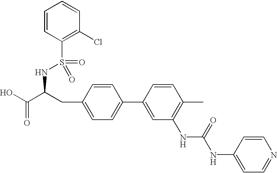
C1=CC(S(=O)(=O)NC(C(O)=O)CC2=CC=C(C3=CC(NC(NC4=CC=NC=C4)=O)=C(C)C=C3)C=C2)=C(Cl)C=C1
